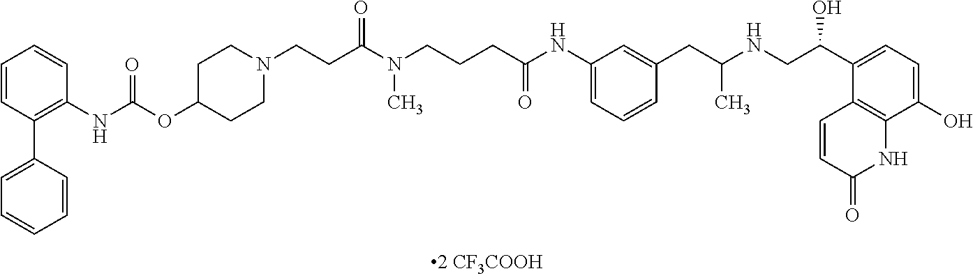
C1=CC(C2=CC=CC=C2)=C(NC(=O)OC2CCN(CCC(N(CCCC(NC3=CC=CC(CC(NCC(C4=CC=C(O)C5=C4C=CC(=O)N5)O)C)=C3)=O)C)=O)CC2)C=C1
